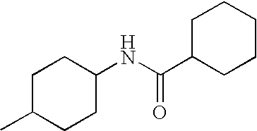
C1C(C)CCC(NC(C2CCCCC2)=O)C1
